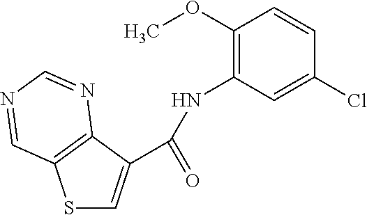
S1C=C(C(NC2=C(OC)C=CC(Cl)=C2)=O)C2=C1C=NC=N2
